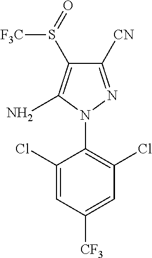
C1(Cl)=CC([CF3])=CC(Cl)=C1N1C(N)=C(S([F3C])=O)C([CN])=N1
